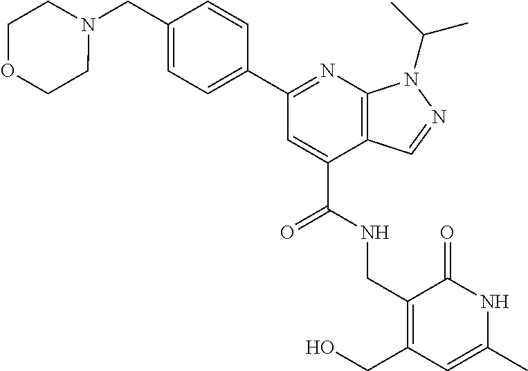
C12=C(N=C(C3=CC=C(CN4CCOCC4)C=C3)C=C1C(=O)NCC1=C(CO)C=C(C)NC1=O)N(C(C)C)N=C2
